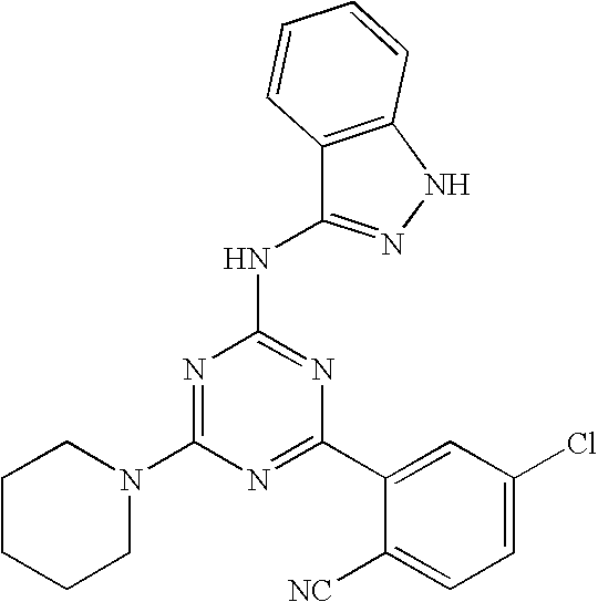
N1=C(C2=CC(Cl)=CC=C2[NC])N=C(NC2=NNC3=C2C=CC=C3)N=C1N1CCCCC1
